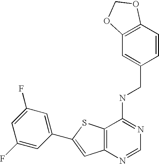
C12=C(N=CN=C1NCC1=CC3=C(C=C1)OCO3)C=C(C1=CC(F)=CC(F)=C1)S2
